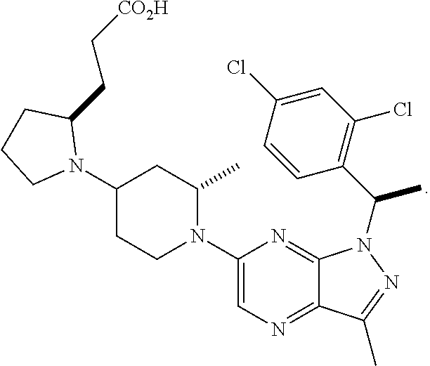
C1(N2C(CC[CO2H])CCC2)CCN(C2=CN=C3C(=N2)N(C(C)C2=C(Cl)C=C(Cl)C=C2)N=C3C)C(C)C1
